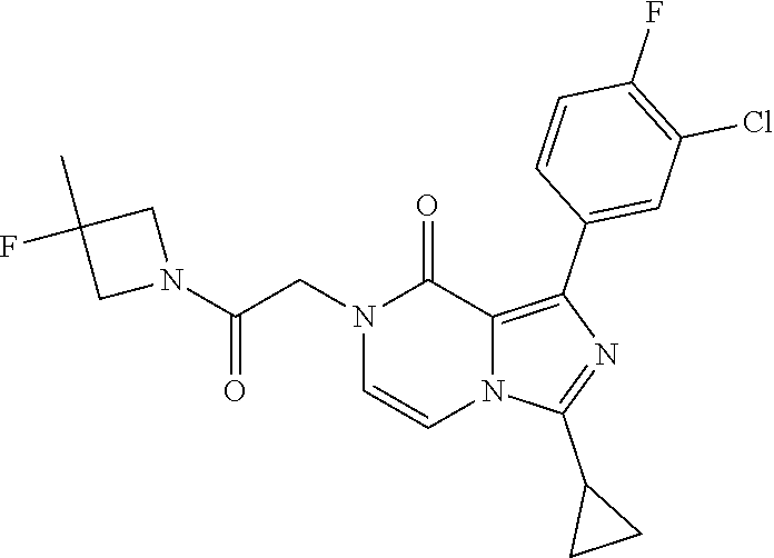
N1(CC(N2CC(C)(F)C2)=O)C=CN2C(=C(C3=CC(Cl)=C(F)C=C3)N=C2C2CC2)C1=O
